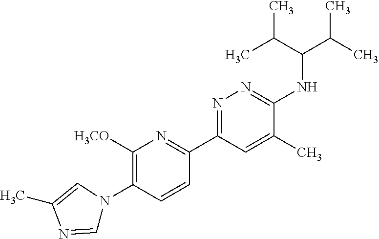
C1([H3CO])=C(N2C=NC(C)=C2)C=CC(C2=NN=C(NC(C(C)C)C(C)C)C(C)=C2)=N1
